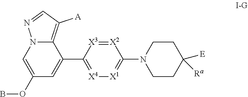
C1=C(OB)C=C(C2=[X4][X1]=C(N3CCC([E])([Ra])CC3)[X2]=[X3]2)C2=C([A])C=NN12
